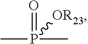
CP(C)(=O)[OR23]
